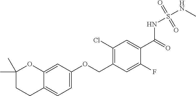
C1(Cl)=C(COC2=CC=C3C(=C2)OC(C)(C)CC3)C=C(F)C(C(=O)NS(=O)(=O)NC)=C1
